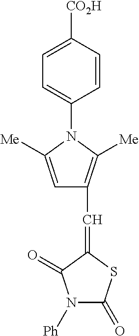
[Ph]N1C(=O)SC(=CC2=C([Me])N(C3=CC=C([CO2H])C=C3)C([Me])=C2)C1=O
